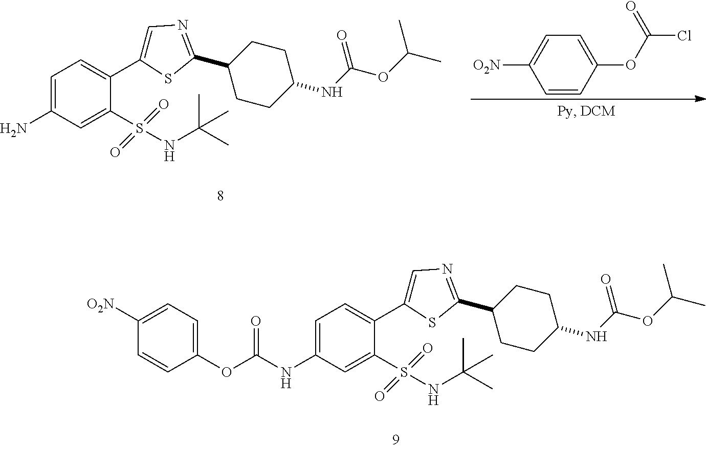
C1=C(C2=CC=C(N)C=C2S(=O)(=O)NC(C)(C)C)SC(C2CCC(NC(OC(C)C)=O)CC2)=N1.C1=CC(OC(=O)Cl)=CC=C1[O2N].C1=C(C2=CC=C(NC(=O)OC3=CC=C([O2N])C=C3)C=C2S(=O)(=O)NC(C)(C)C)SC(C2CCC(NC(OC(C)C)=O)CC2)=N1
